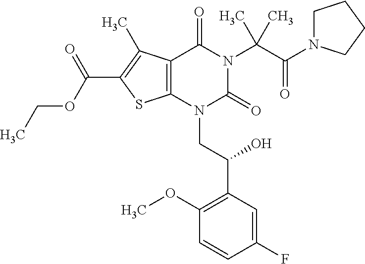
C12=C(C(C)=C(C(OCC)=O)S1)C(=O)N(C(C(=O)N1CCCC1)(C)C)C(=O)N2CC(C1=C(OC)C=CC(F)=C1)O
